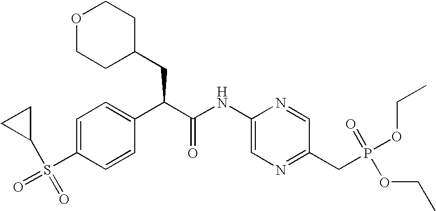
O1CCC(CC(C(NC2=CN=C(CP(OCC)(=O)OCC)C=N2)=O)C2=CC=C(S(=O)(C3CC3)=O)C=C2)CC1
